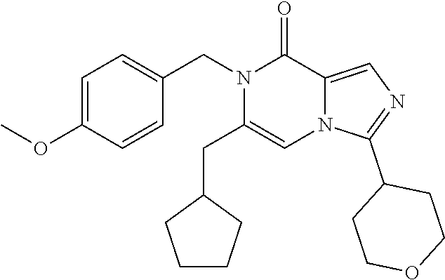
C1=C(OC)C=CC(CN2C(CC3CCCC3)=CN3C(=CN=C3C3CCOCC3)C2=O)=C1
